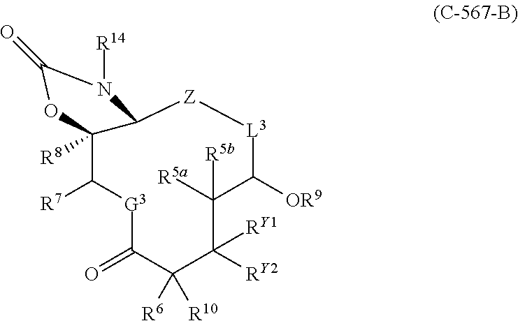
[R7]C1[G3]C(=O)C([R6])([R10])C([RY2])([RY1])C([R5a])([R5b])C([OR9])[L3][Z]C2C1([R8])OC(=O)N2[R14]
